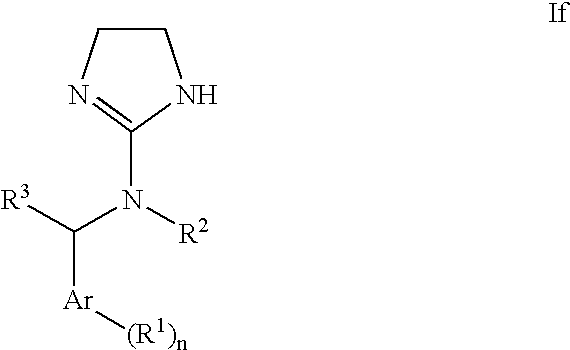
N(C1=NCCN1)([R2])C([R3])[Ar][(R1)n]
